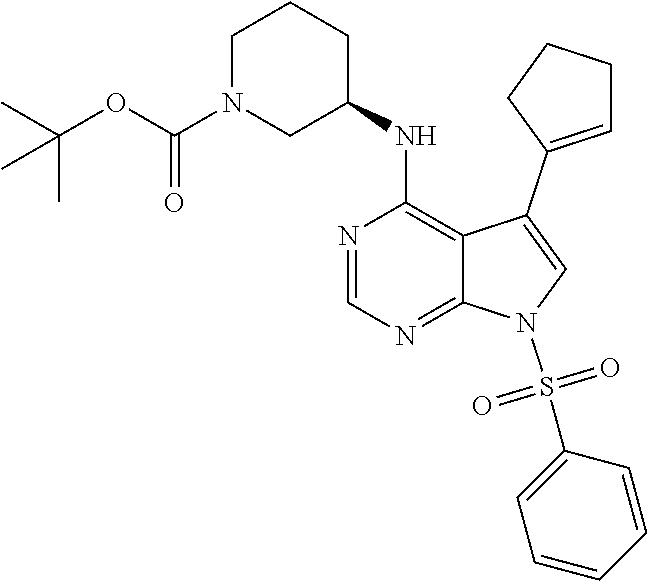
N1=CN=C2C(=C1NC1CCCN(C(OC(C)(C)C)=O)C1)C(C1=CCCC1)=CN2S(C1=CC=CC=C1)(=O)=O
